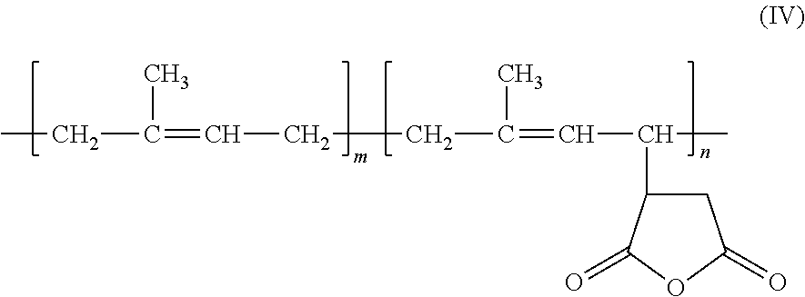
C(C(=CCCCC(=CC(C)C1CC(=O)OC1=O)C)C)C
